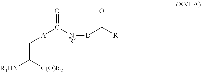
[A](C([NR][L]C([R])=O)=O)CC([R1HN])[C(O)R2]
